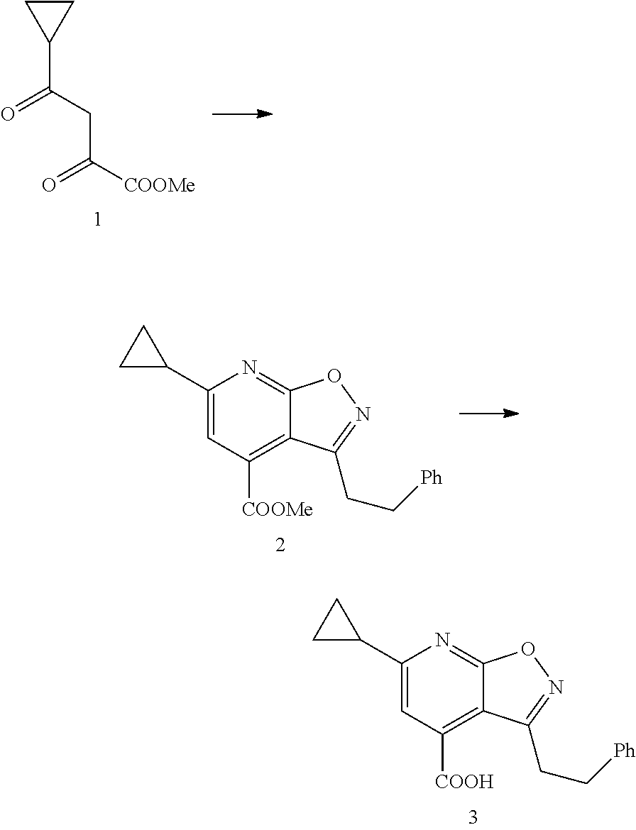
C1(C2CC2)=CC([COOH])=C2C(=N1)ON=C2CC[Ph].C1CC1C(CC([COOMe])=O)=O.C1(C2CC2)=CC([COOMe])=C2C(=N1)ON=C2CC[Ph]
